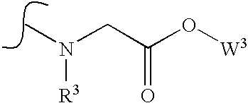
N(C)(CC(O[W3])=O)[R3]
